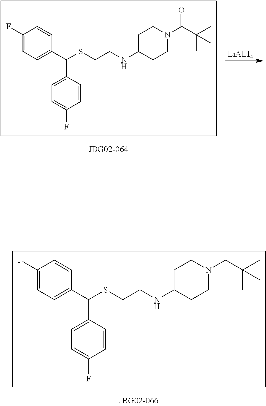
C1(F)=CC=C(C(SCCNC2CCN(CC(C)(C)C)CC2)C2=CC=C(F)C=C2)C=C1.[LiAlH4].C1(F)=CC=C(C(SCCNC2CCN(C(=O)C(C)(C)C)CC2)C2=CC=C(F)C=C2)C=C1
